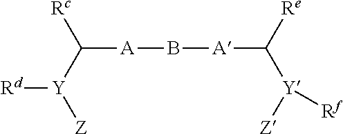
C([A]B[A]C([Y]([Z])[Rf])[Re])([Rc])[Y]([Z])[Rd]
